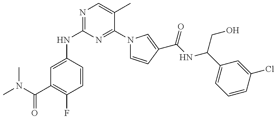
N(C1=NC=C(C)C(N2C=CC(C(NC(C3=CC=CC(Cl)=C3)CO)=O)=C2)=N1)C1=CC(C(=O)N(C)C)=C(F)C=C1
